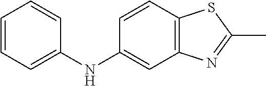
C1=CC=C(NC2=CC3=C(C=C2)SC(C)=N3)C=C1
